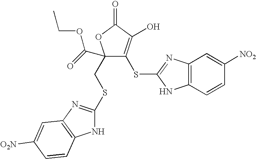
C1(CSC2=NC3=C(N2)C=CC([O2N])=C3)(C(=O)OCC)C(SC2=NC3=C(N2)C=CC([NO2])=C3)=C(O)C(=O)O1
